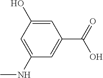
C1=C(O)C=C(NC)C=C1C(=O)O
